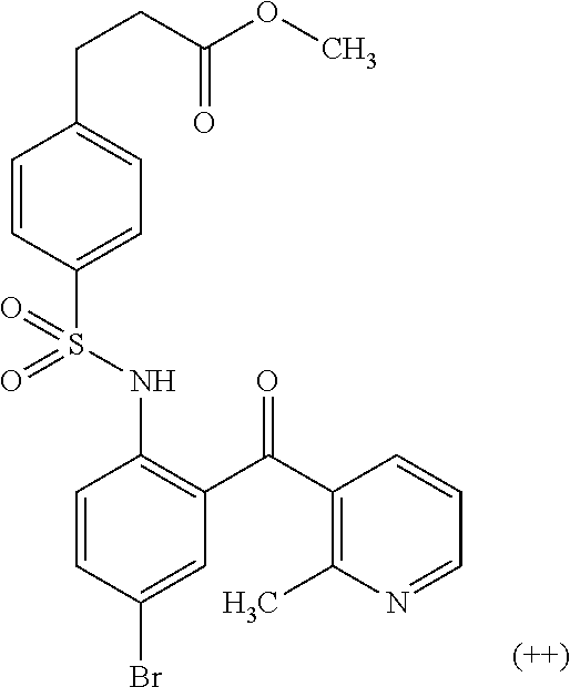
C1=CC(S(NC2=C(C(C3=C(C)N=CC=C3)=O)C=C(Br)C=C2)(=O)=O)=CC=C1CCC(OC)=O
